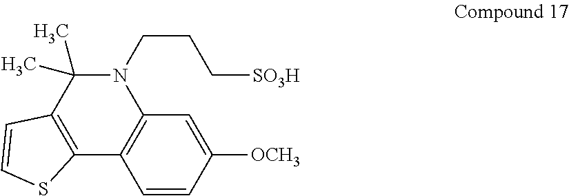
C1=CC([OCH3])=CC2=C1C1=C(C(C)(C)N2CCC[SO3H])C=CS1
